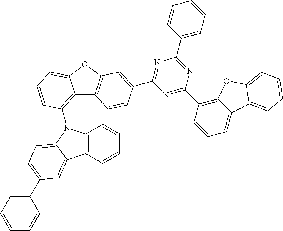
C12=C(N3C4=C(C=CC=C4)C4=CC(C5=CC=CC=C5)=CC=C34)C=CC=C1OC1=C2C=CC(C2=NC(C3=CC=CC=C3)=NC(C3=C4C(=CC=C3)C3=CC=CC=C3O4)=N2)=C1
